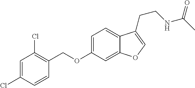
C1=C(Cl)C=CC(COC2=CC=C3C(=C2)OC=C3CCNC(C)=O)=C1Cl
